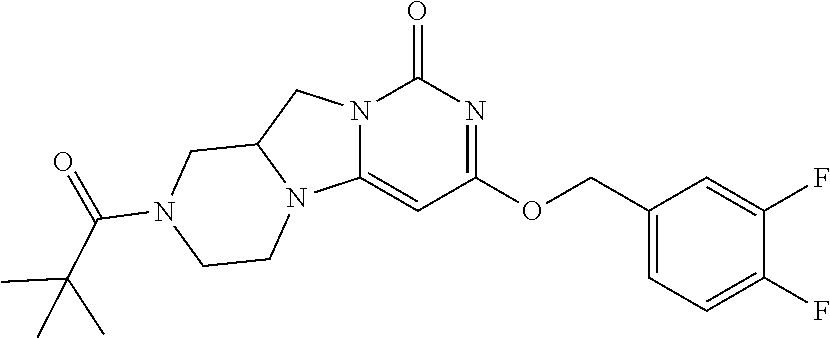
C1(COC2=NC(=O)N3C(=C2)N2C(C3)CN(C(=O)C(C)(C)C)CC2)=CC=C(F)C(F)=C1
